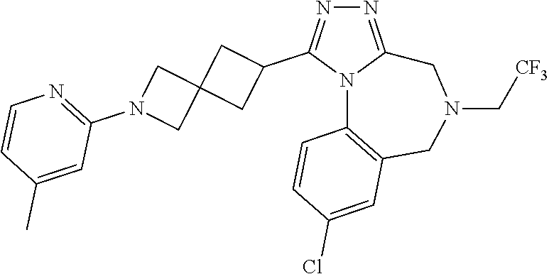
N1=C2N(C(C3CC4(C3)CN(C3=NC=CC(C)=C3)C4)=N1)C1=C(CN(C[CF3])C2)C=C(Cl)C=C1
